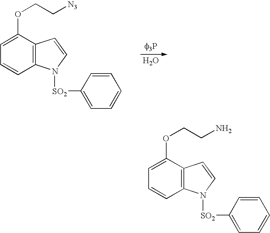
C12=C(C(OCCN)=CC=C1)C=CN2[SO2]C1=CC=CC=C1.C12=C(C(OCC[N3])=CC=C1)C=CN2[SO2]C1=CC=CC=C1.O
